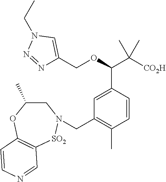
N1=NN(CC)C=C1COC(C([CO2H])(C)C)C1=CC(CN2CC(C)OC3=C([SO2]2)C=NC=C3)=C(C)C=C1
